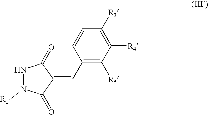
N1N([R1])C(=O)C(=CC2=C([R5])C([R4])=C([R3])C=C2)C1=O
